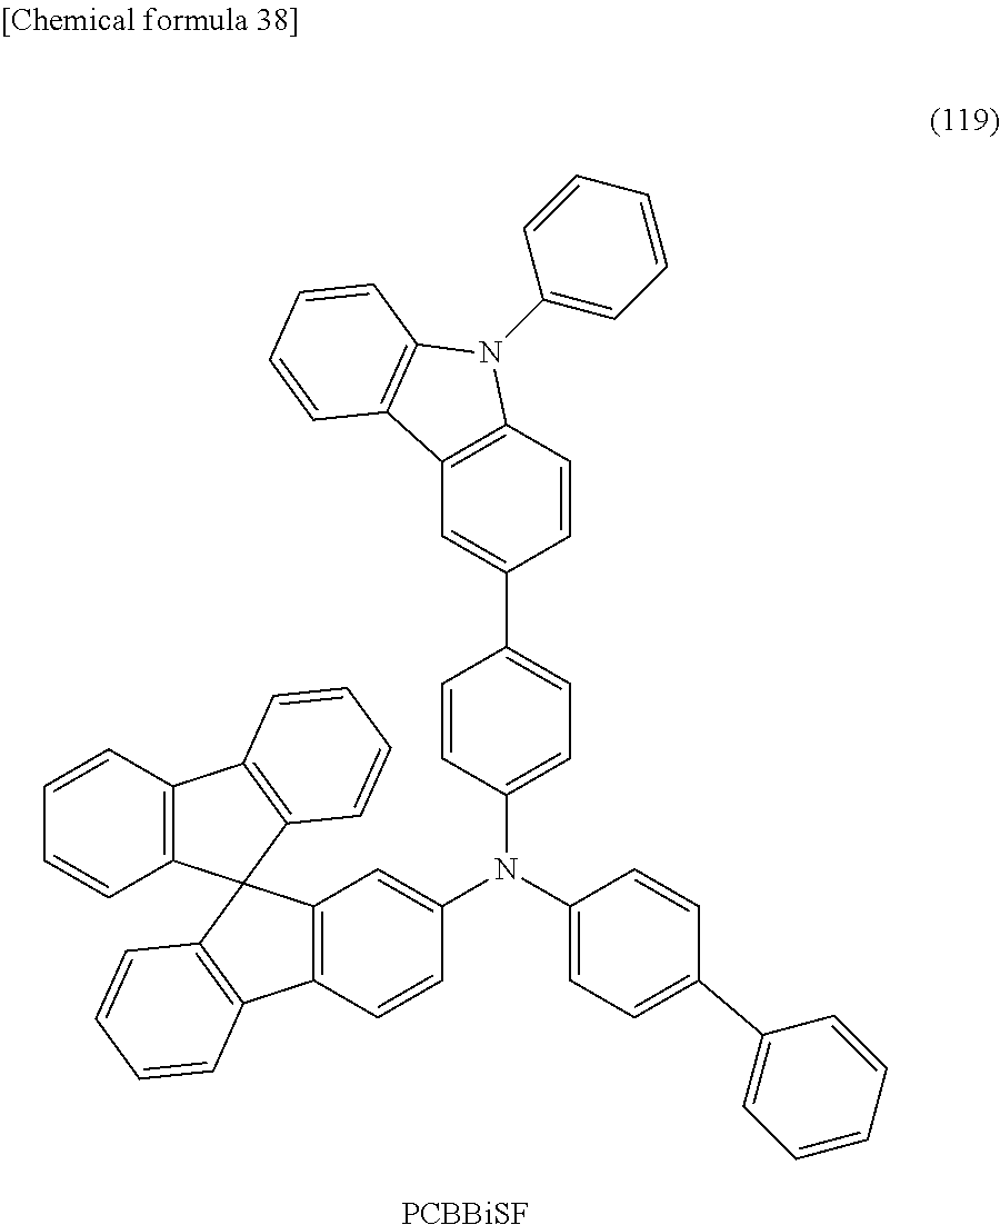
C12=C(C=CC(N(C3=CC=C(C4=CC5=C(C=C4)N(C4=CC=CC=C4)C4=C5C=CC=C4)C=C3)C3=CC=C(C4=CC=CC=C4)C=C3)=C1)C1=C(C=CC=C1)C21C2=C(C3=C1C=CC=C3)C=CC=C2.[PCBBiSF]
